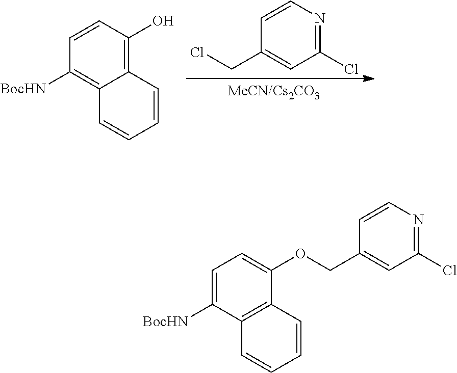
C1=CN=C(Cl)C=C1CCl.C1=CC(O)=C2C(=C1[BocHN])C=CC=C2.C1=C([BocHN])C2=C(C(OCC3=CC(Cl)=NC=C3)=C1)C=CC=C2
